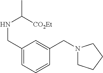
N(C(C)[CO2Et])CC1=CC=CC(CN2CCCC2)=C1
